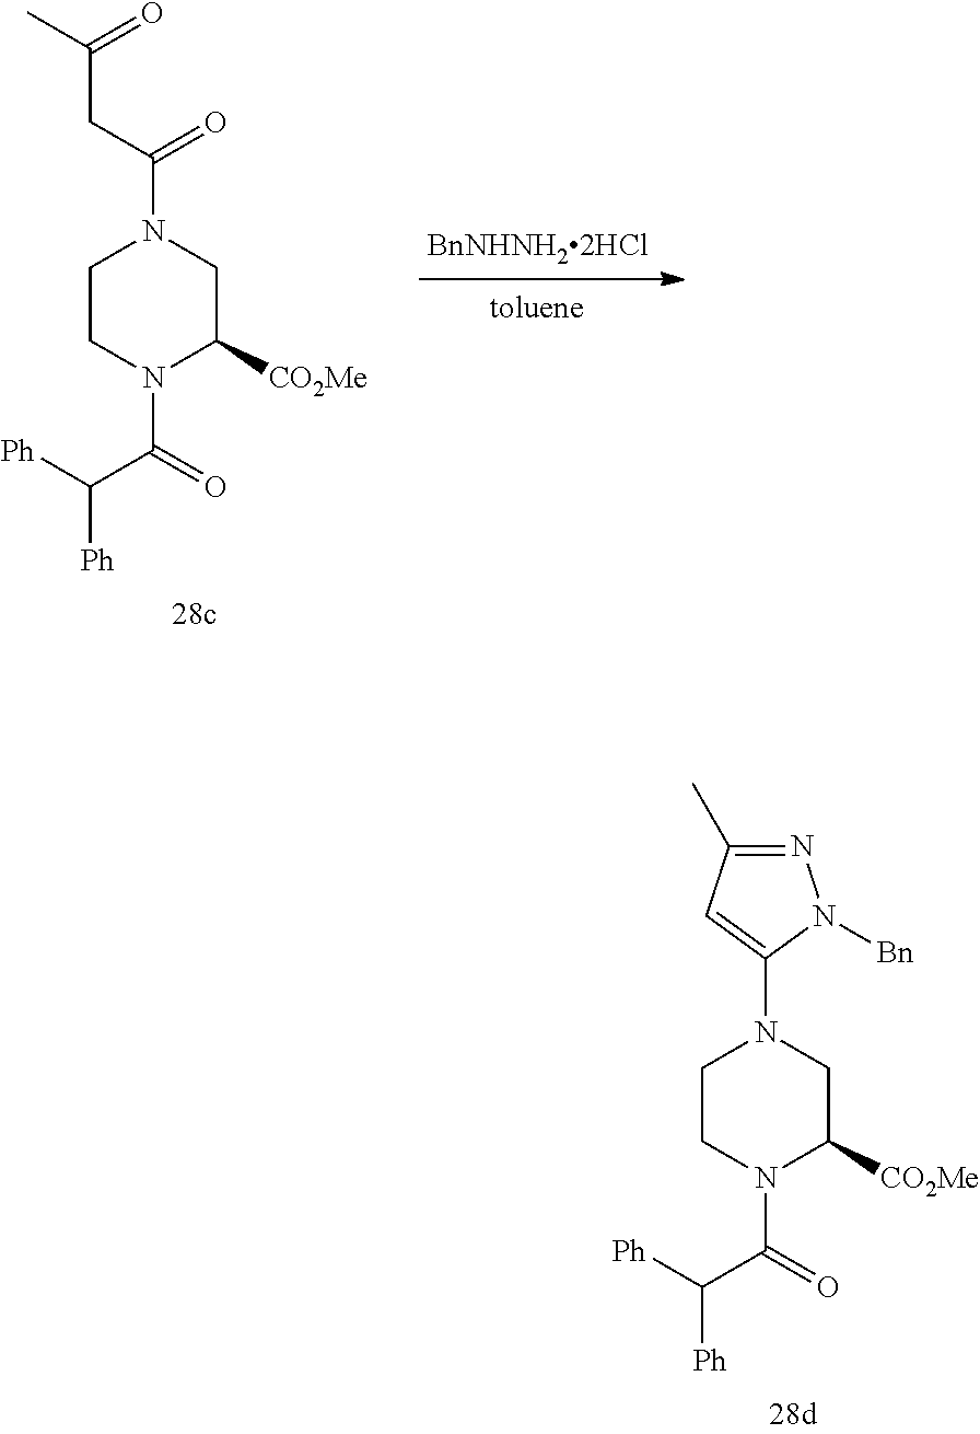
C1CN(C(=O)C([Ph])[Ph])C([CO2Me])CN1C1=CC(C)=NN1[Bn].C1CN(C(=O)C([Ph])[Ph])C([CO2Me])CN1C(CC(C)=O)=O
